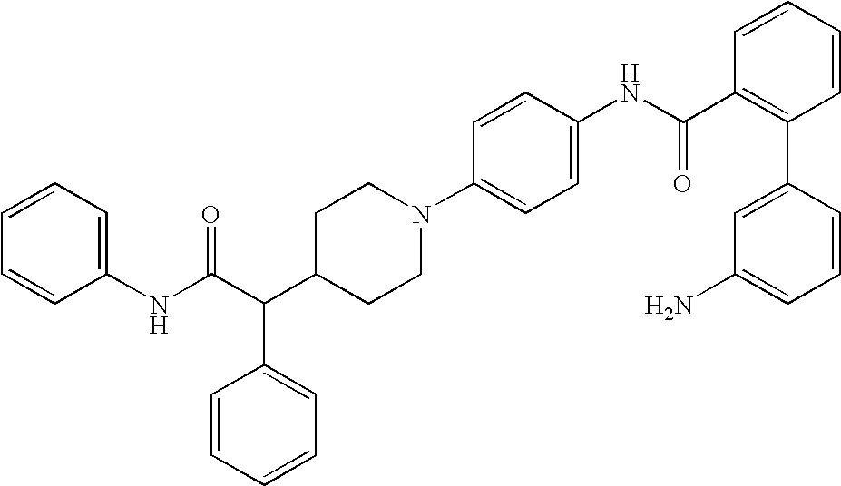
C(C(C1CCN(C2=CC=C(NC(C3=C(C4=CC(N)=CC=C4)C=CC=C3)=O)C=C2)CC1)C1=CC=CC=C1)(NC1=CC=CC=C1)=O
